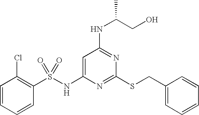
C1=C(NS(=O)(=O)C2=C(Cl)C=CC=C2)N=C(SCC2=CC=CC=C2)N=C1NC(CO)C
